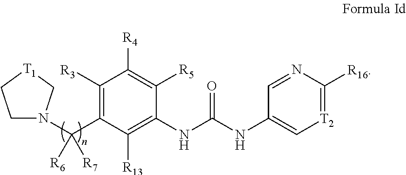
C1([R3])=C(C([R6])([R7])N2CC[T1]C2)C([R13])=C(NC(=O)NC2=C[T2]=C([R16])N=C2)C([R5])=C1[R4]
